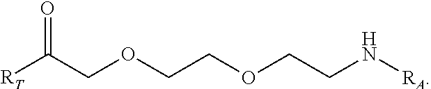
[RT]C(COCCOCCN[RA])=O
